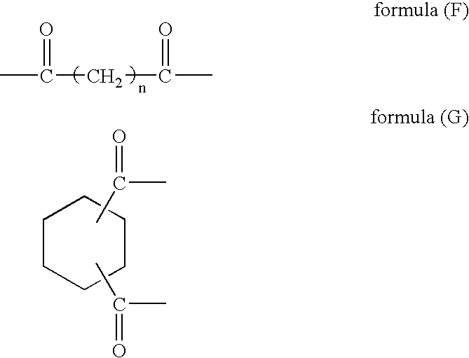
CC(CC(C)=O)=O.CC(C)=O.C1CCCCC1.CC(C)=O
